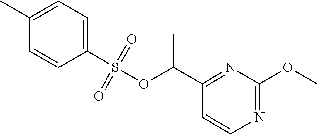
C1=C(C)C=CC(S(OC(C2=NC(OC)=NC=C2)C)(=O)=O)=C1
